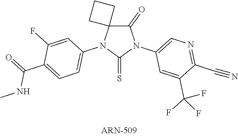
C1(=O)C2(N(C3=CC=C(C(=O)NC)C(F)=C3)C(=S)N1C1=CN=C(C#N)C(C(F)(F)F)=C1)CCC2
